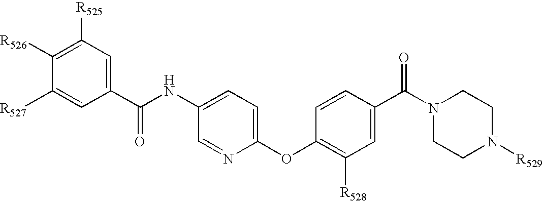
C1(C(NC2=CC=C(OC3=C([R528])C=C(C(N4CCN([R529])CC4)=O)C=C3)N=C2)=O)=CC([R525])=C([R526])C([R527])=C1
